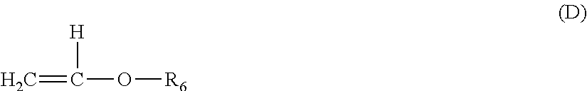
C(O[R6])(=C)[H]
